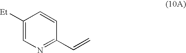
C1([Et])=CN=C(C=C)C=C1
